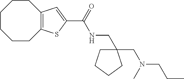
C1CCCC2=C(CC1)C=C(C(NCC1(CN(C)CCC)CCCC1)=O)S2
